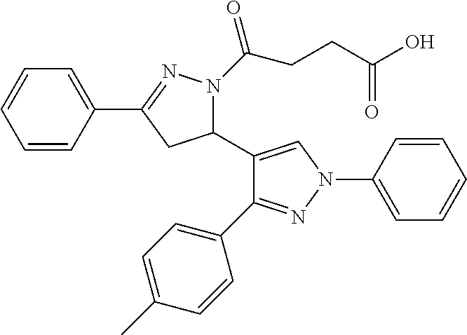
C1(C2=CN(C3=CC=CC=C3)N=C2C2=CC=C(C)C=C2)N(C(=O)CCC(O)=O)N=C(C2=CC=CC=C2)C1
